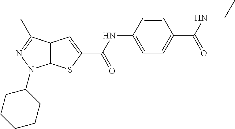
C12=C(C(C)=NN1C1CCCCC1)C=C(C(NC1=CC=C(C(=O)NCC)C=C1)=O)S2
